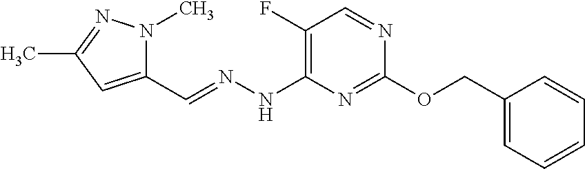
C1(F)=C(NN=CC2=CC(C)=NN2C)N=C(OCC2=CC=CC=C2)N=C1
